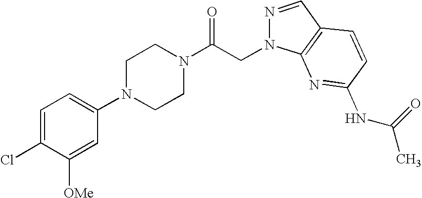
C1=C(Cl)C([OMe])=CC(N2CCN(C(CN3N=CC4=C3N=C(NC(C)=O)C=C4)=O)CC2)=C1
